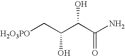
[H2O3PO]CC(C(C(N)=O)O)O
